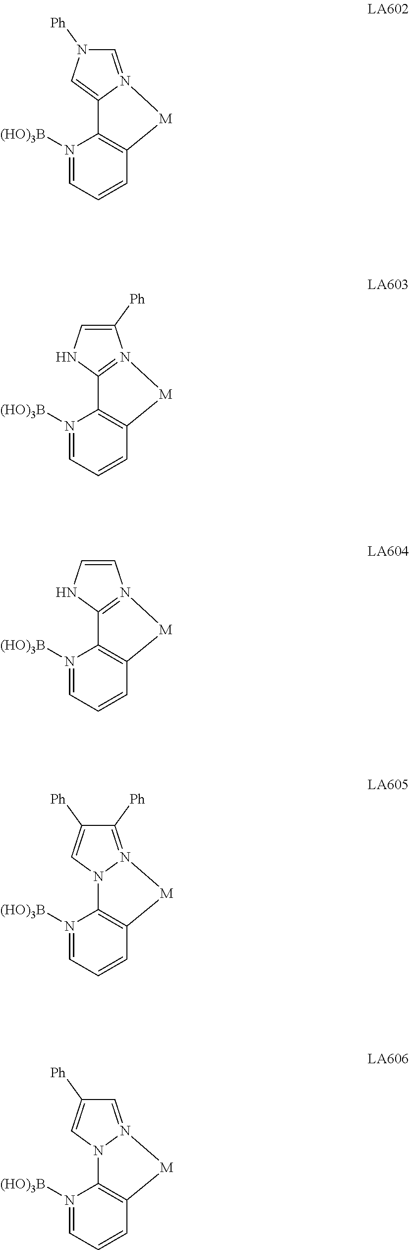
C1=N2[M]C3=C(N([(HO)3B])=CC=C3)C2=CN1[Ph].C1([Ph])=CNC2=N1[M]C1=C2N([(HO)3B])=CC=C1.C1=CNC2=N1[M]C1=C2N([(HO)3B])=CC=C1.C1([Ph])=N2[M]C3=C(N([(HO)3B])=CC=C3)N2C=C1[Ph].C1=N2[M]C3=C(N([(HO)3B])=CC=C3)N2C=C1[Ph]
